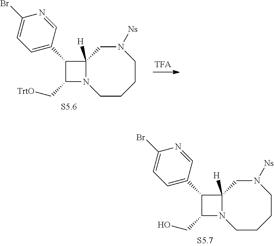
C1(C2=CC=C(Br)N=C2)C(C[TrtO])N2C1([H])CN([Ns])CCCC2.C1(C2=CC=C(Br)N=C2)C(CO)N2C1([H])CN([Ns])CCCC2
